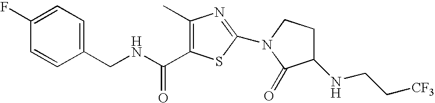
C1(F)=CC=C(CNC(=O)C2=C(C)N=C(N3CCC(NCC[CF3])C3=O)S2)C=C1
